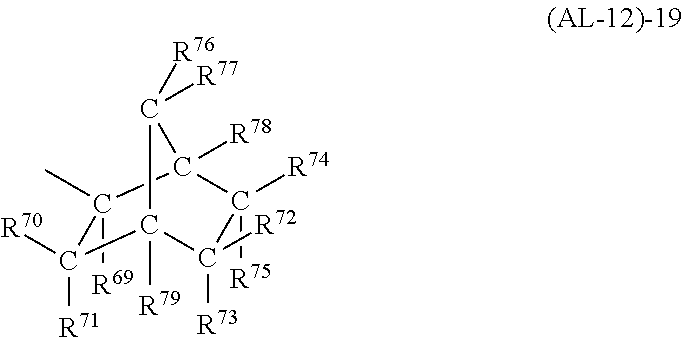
C1(C)([R69])C([R70])([R71])C2([R79])C([R73])([R72])C([R75])([R74])C1([R78])C2([R77])[R76]
